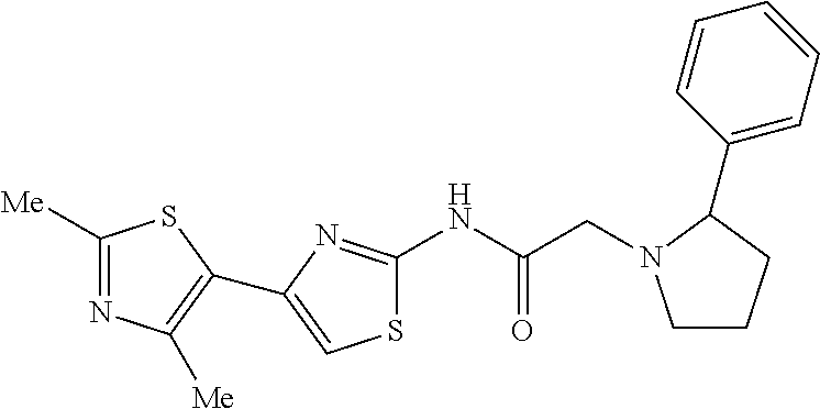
C1(NC(CN2CCCC2C2=CC=CC=C2)=O)=NC(C2=C([Me])N=C([Me])S2)=CS1
